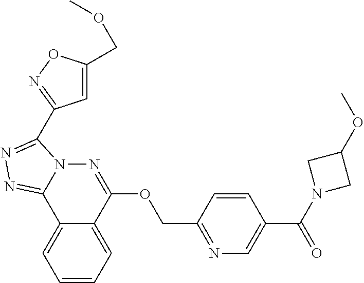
C1=CC=C2C(=C1)C1=NN=C(C3=NOC(COC)=C3)N1N=C2OCC1=NC=C(C(N2CC(OC)C2)=O)C=C1
